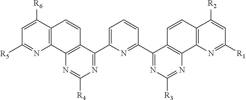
C1=C([R6])C2=C(N=C1[R5])C1=C(C=C2)C(C2=CC=CC(C3=NC([R3])=NC4=C3C=CC3=C4N=C([R1])C=C3[R2])=N2)=NC([R4])=N1
